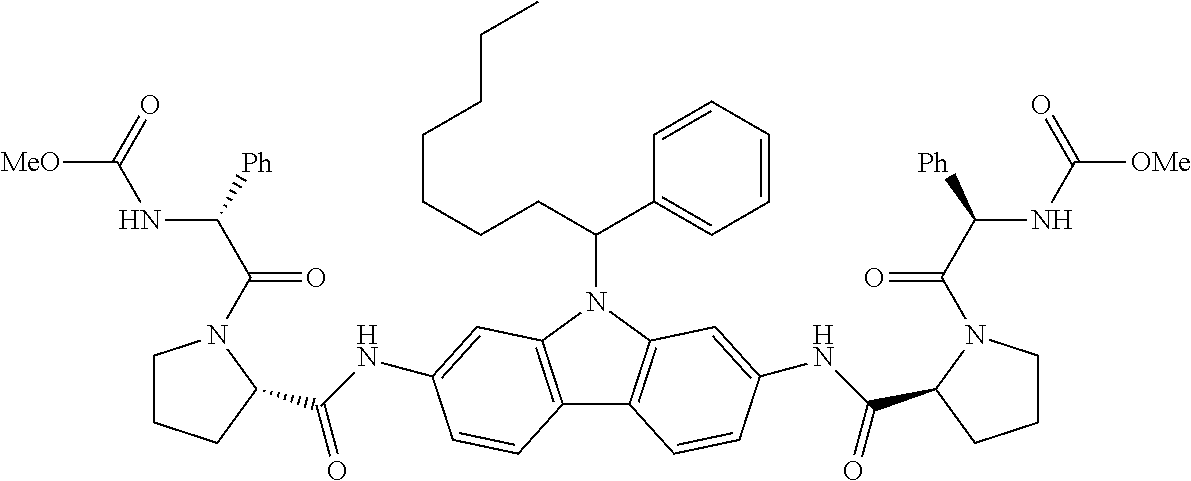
C1CCC(C(NC2=CC3=C(C4=C(N3C(C3=CC=CC=C3)CCCCCCC)C=C(NC(C3CCCN3C(C(NC([OMe])=O)[Ph])=O)=O)C=C4)C=C2)=O)N1C(C(NC([MeO])=O)[Ph])=O
